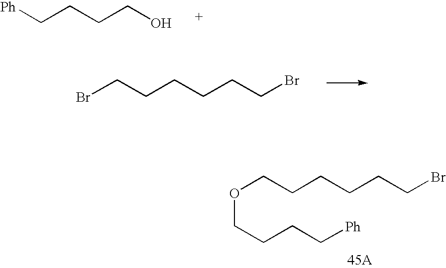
O(CCCCCCBr)CCCC[Ph].[45A].[Ph]CCCCO.BrCCCCCCBr
